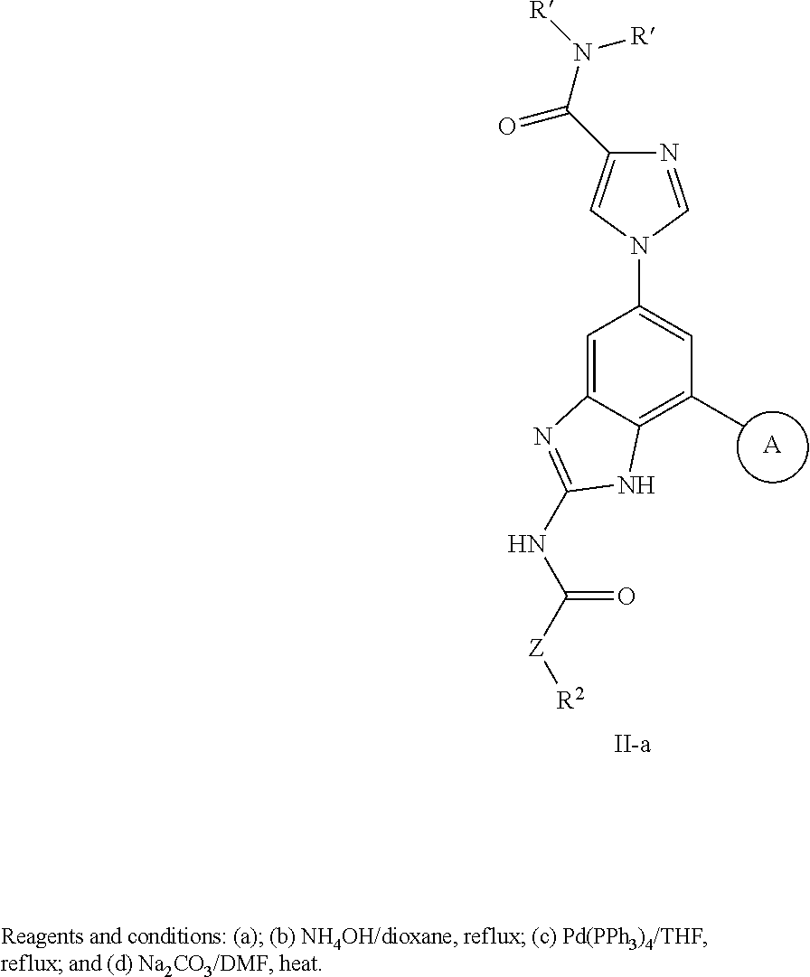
[A].C1=C2C(=C(C)C=C1N1C=NC(C(N([R])[R])=O)=C1)NC(NC([Z][R2])=O)=N2
